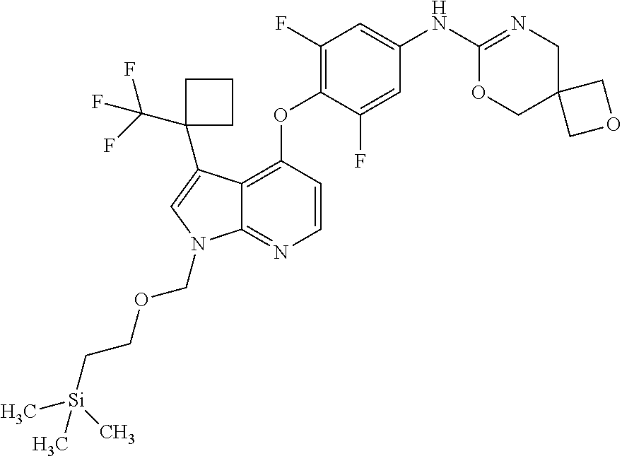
C1(F)=C(OC2=C3C(=NC=C2)N(COCC[Si](C)(C)C)C=C3C2(C(F)(F)F)CCC2)C(F)=CC(NC2=NCC3(CO2)COC3)=C1
